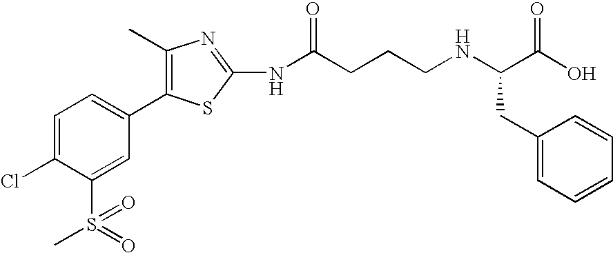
C1=C(Cl)C(S(C)(=O)=O)=CC(C2=C(C)N=C(NC(CCCNC(C(O)=O)CC3=CC=CC=C3)=O)S2)=C1
